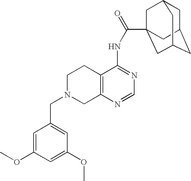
C1N(CC2=CC(OC)=CC(OC)=C2)CC2=C(C1)C(NC(=O)C13CC4CC(CC(C1)C4)C3)=NC=N2
